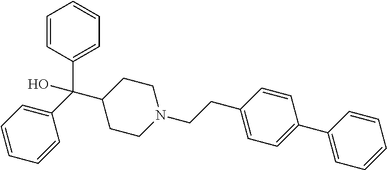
C1(C(C2=CC=CC=C2)(O)C2CCN(CCC3=CC=C(C4=CC=CC=C4)C=C3)CC2)=CC=CC=C1
